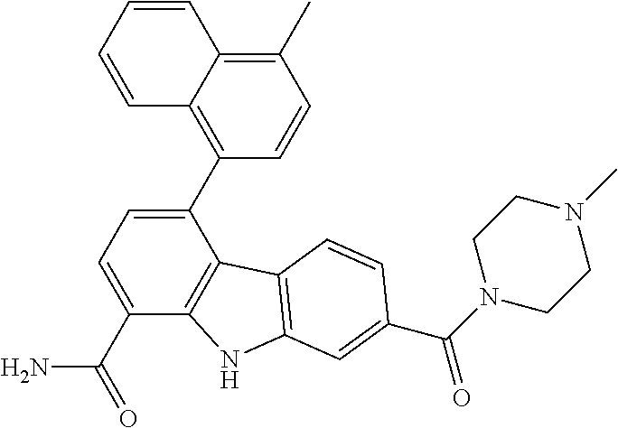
C1(C)=C2C(=C(C3=CC=C(C(N)=O)C4=C3C3=C(N4)C=C(C(=O)N4CCN(C)CC4)C=C3)C=C1)C=CC=C2
